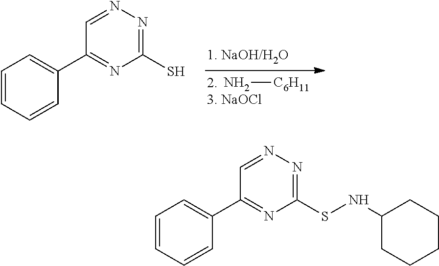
N[C6H11].C1(S)=NN=CC(C2=CC=CC=C2)=N1.C1(SNC2CCCCC2)=NN=CC(C2=CC=CC=C2)=N1
